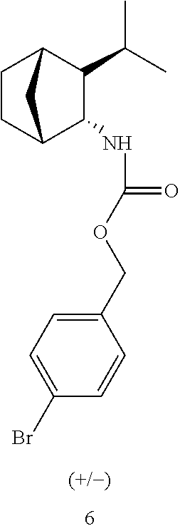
C1(C(C)C)C2CCC(C1NC(=O)OCC1=CC=C(Br)C=C1)C2
